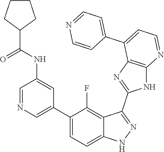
C1=NC=C(C2=CC=C3C(=C2F)C(C2=NC4=C(N2)N=CC=C4C2=CC=NC=C2)=NN3)C=C1NC(=O)C1CCCC1
